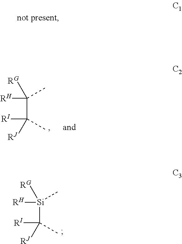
[Si](C([RJ])([RI])C)([RG])([RH])C.C(C([RJ])([RI])C)([RG])([RH])C
